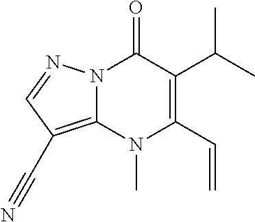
N12C(=C(C#N)C=N1)N(C)C(C=C)=C(C(C)C)C2=O
